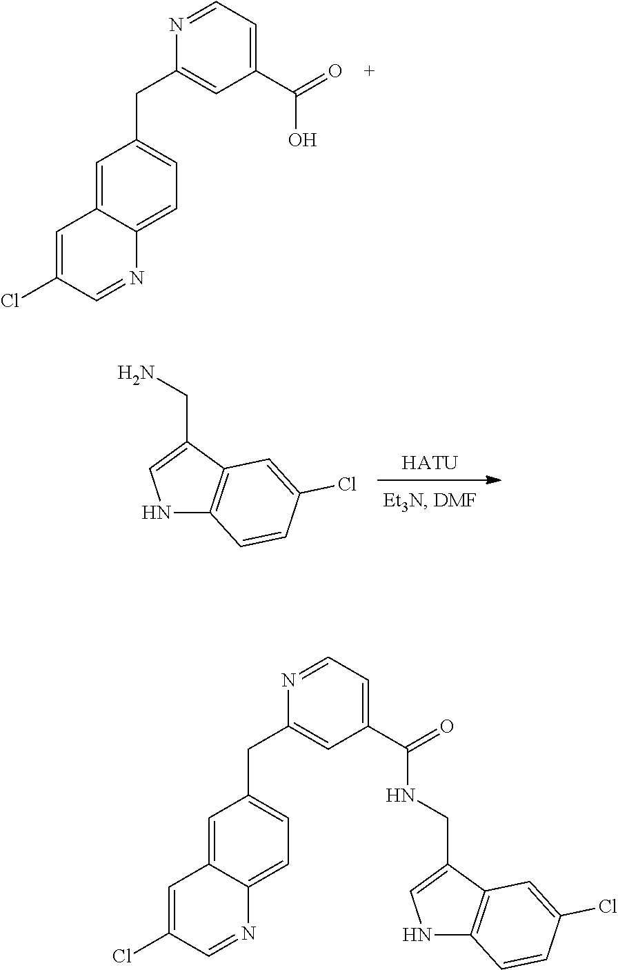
OC(C1=CC=NC(CC2=CC=C3C(=C2)C=C(Cl)C=N3)=C1)=O.[HATU].N1C2=C(C(CN)=C1)C=C(Cl)C=C2.N1C2=C(C(CNC(C3=CC=NC(CC4=CC=C5C(=C4)C=C(Cl)C=N5)=C3)=O)=C1)C=C(Cl)C=C2
